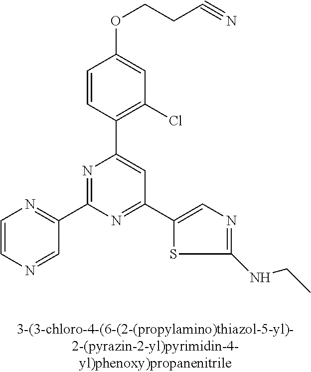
C1=CC(C2=CC(C3=CN=C(NCC)S3)=NC(C3=NC=CN=C3)=N2)=C(Cl)C=C1OCCC#N
